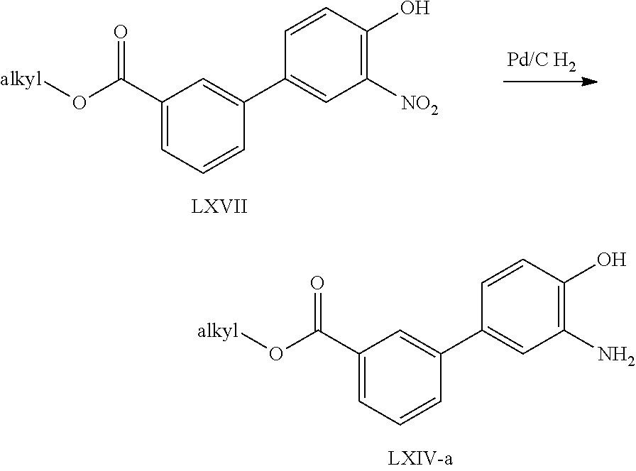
[alkyl]OC(C1=CC=CC(C2=CC(N)=C(O)C=C2)=C1)=O.[alkyl]OC(C1=CC=CC(C2=CC([NO2])=C(O)C=C2)=C1)=O
